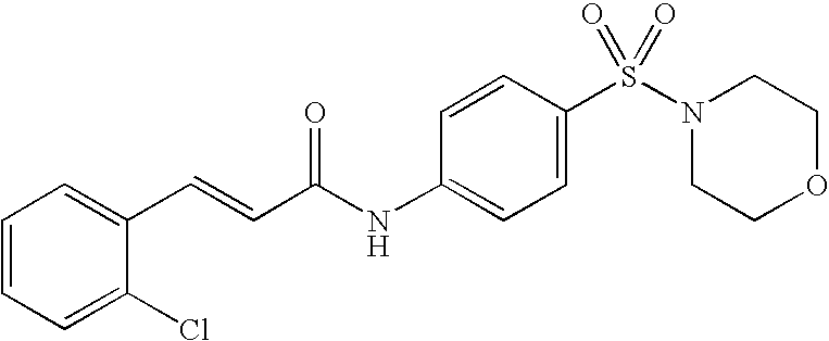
C1=CC=C(Cl)C(C=CC(NC2=CC=C(S(N3CCOCC3)(=O)=O)C=C2)=O)=C1
